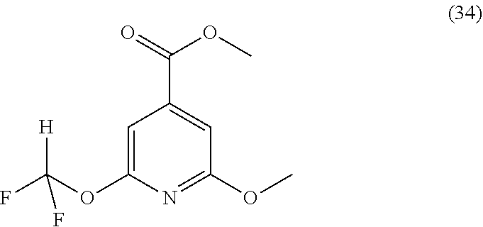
C1=C(OC(F)([H])F)N=C(OC)C=C1C(OC)=O
